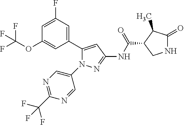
N1C(=O)C(C)C(C(NC2=NN(C3=CN=C(C(F)(F)F)N=C3)C(C3=CC(F)=CC(OC(F)(F)F)=C3)=C2)=O)C1
